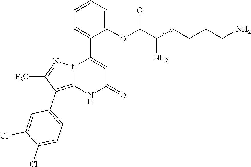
C1(OC(C(CCCCN)N)=O)=CC=CC=C1C1=CC(=O)NC2=C(C3=CC=C(Cl)C(Cl)=C3)C([F3C])=NN12
